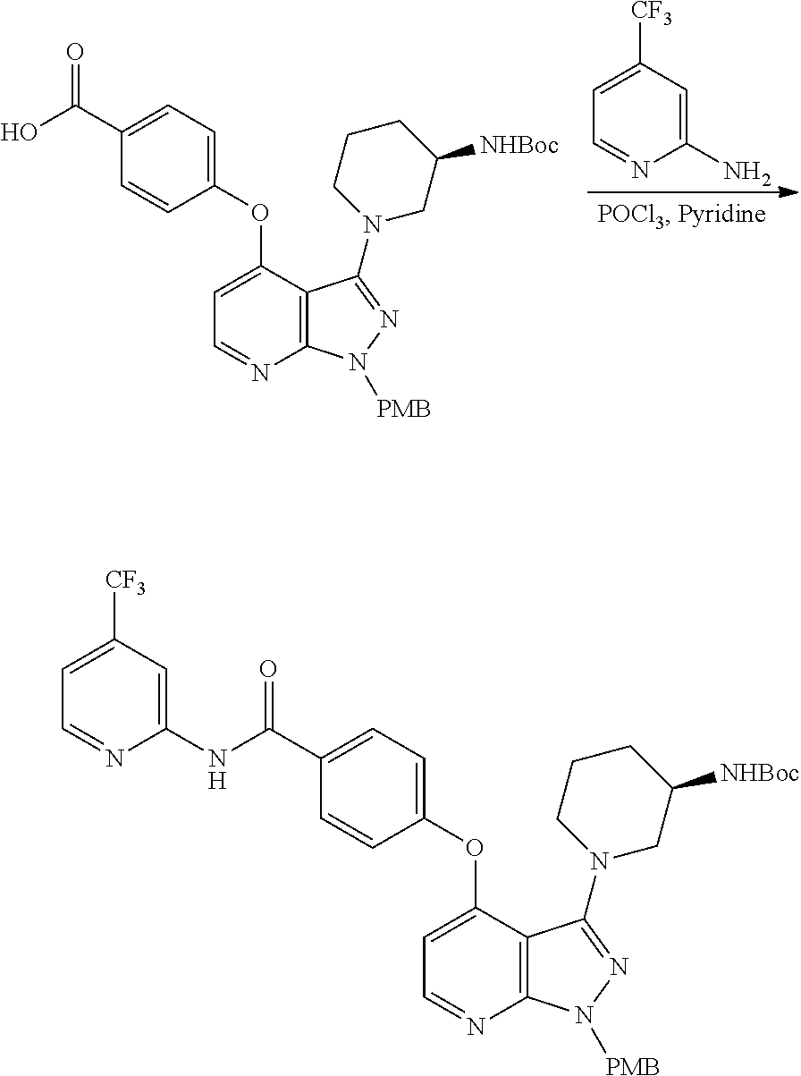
N(C(C1=CC=C(OC2=CC=NC3=C2C(N2CC([NHBoc])CCC2)=NN3[PMB])C=C1)=O)C1=CC([CF3])=CC=N1.OC(C1=CC=C(OC2=CC=NC3=C2C(N2CC([NHBoc])CCC2)=NN3[PMB])C=C1)=O.C1(N)=CC([CF3])=CC=N1
